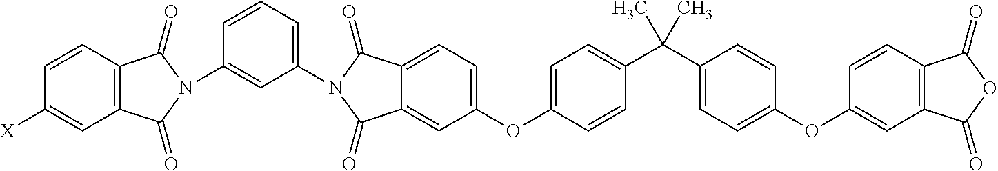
C12=C(C=CC([X])=C1)C(=O)N(C1=CC(N3C(=O)C4=CC=C(OC5=CC=C(C(C6=CC=C(OC7=CC8=C(C=C7)C(=O)OC8=O)C=C6)(C)C)C=C5)C=C4C3=O)=CC=C1)C2=O
